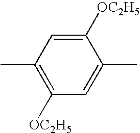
C1(C)=CC([OC2H5])=C(C)C=C1[OC2H5]
